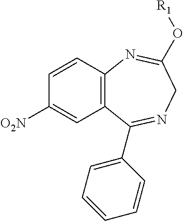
C12=C(C=CC([O2N])=C1)N=C(O[R1])CN=C2C1=CC=CC=C1
